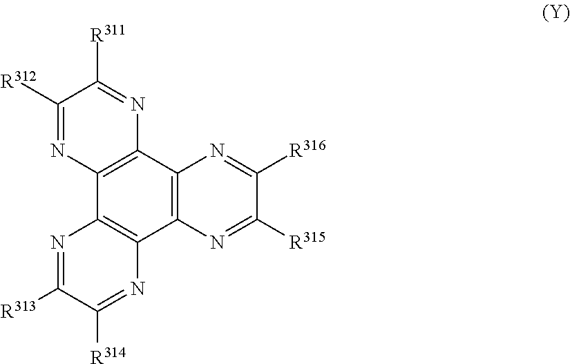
C12=C(C3=C(C4=C1N=C([R314])C([R313])=N4)N=C([R312])C([R311])=N3)N=C([R316])C([R315])=N2
